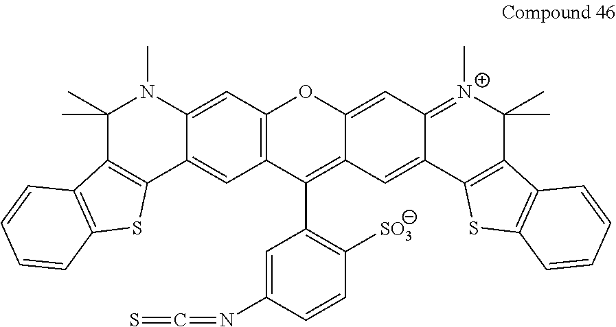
C12=C(C=C3C(=C1)C1=C(C(C)(C)N3C)C3=C(S1)C=CC=C3)OC1=CC3=[N+](C)C(C)(C)C4=C(C3=CC1=C2C1=C([SO3])C=CC(N=C=S)=C1)SC1=C4C=CC=C1
